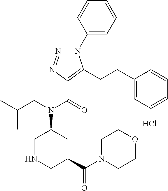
C1(N2N=NC(C(=O)N(CC(C)C)C3CNCC(C(N4CCOCC4)=O)C3)=C2CCC2=CC=CC=C2)=CC=CC=C1.Cl
